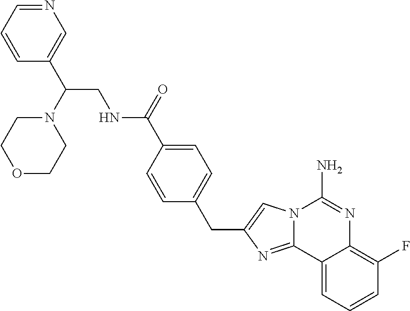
C(C1=CN2C(=N1)C1=CC=CC(F)=C1N=C2N)C1=CC=C(C(=O)NCC(C2=CN=CC=C2)N2CCOCC2)C=C1
